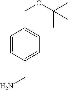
C1=CC(CN)=CC=C1COC(C)(C)C
